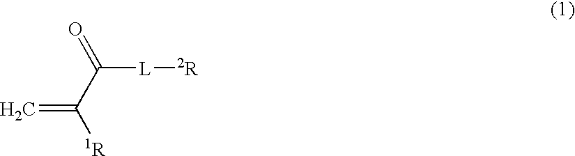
C=C(C(=O)[L][2R])[1R]
